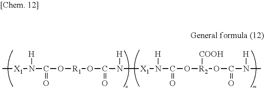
C[X1]N(C(O[R1]OC(N([X1]N(C(O[R2](OC(N(C)[H])=O)[COOH])=O)[H])[H])=O)=O)[H]
